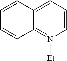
C1=CC=C2C(=[N+]1[Et])C=CC=C2
